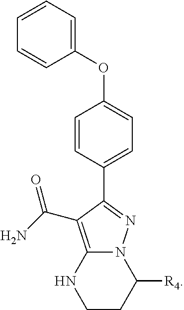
C1(OC2=CC=C(C3=NN4C(=C3C(N)=O)NCCC4[R4])C=C2)=CC=CC=C1
